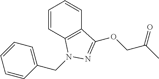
C1=CC2=C(C=C1)C(OCC(C)=O)=NN2CC1=CC=CC=C1
